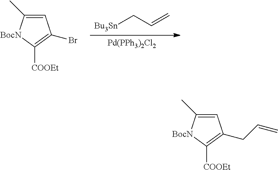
[Pd(PPh3)2Cl2].[Bu3Sn]CC=C.C1=C(C)[BocN]C([COOEt])=C1Br.C1=C(C)[BocN]C([COOEt])=C1CC=C
